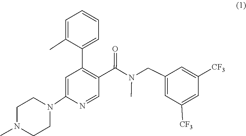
C1CN(C)CCN1C1=CC(C2=CC=CC=C2C)=C(C(N(C)CC2=CC([CF3])=CC([CF3])=C2)=O)C=N1
